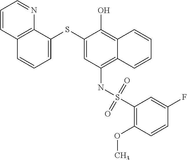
C12=C(NS(C3=C(OC)C=CC(F)=C3)(=O)=O)C=C(SC3=CC=CC4=C3N=CC=C4)C(O)=C1C=CC=C2
